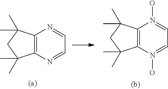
C12=C(C(C)(C)CC1(C)C)N=CC=N2.C12=C(C(C)(C)CC1(C)C)N(O)=CC=N2O
